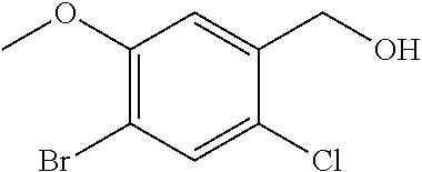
C1(OC)=C(Br)C=C(Cl)C(CO)=C1
